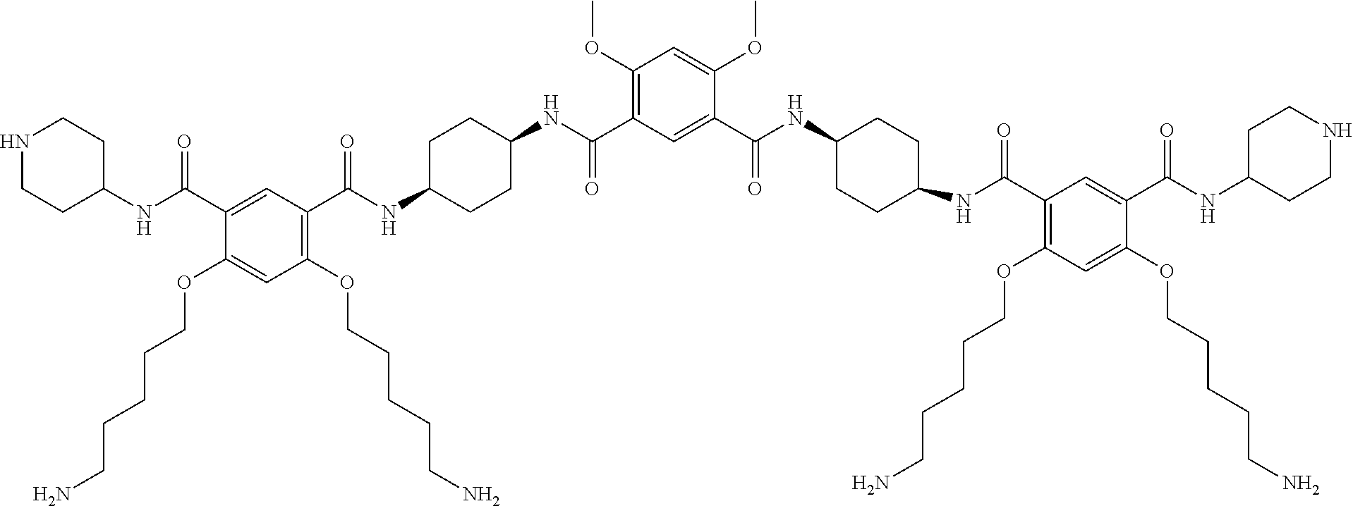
C1(C(NC2CCC(NC(C3=C(OCCCCCN)C=C(OCCCCCN)C(C(NC4CCNCC4)=O)=C3)=O)CC2)=O)=CC(C(NC2CCC(NC(C3=C(OCCCCCN)C=C(OCCCCCN)C(C(NC4CCNCC4)=O)=C3)=O)CC2)=O)=C(OC)C=C1OC
